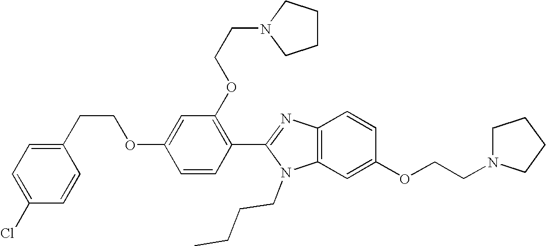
C1(CCOC2=CC(OCCN3CCCC3)=C(C3=NC4=C(N3CCCC)C=C(OCCN3CCCC3)C=C4)C=C2)=CC=C(Cl)C=C1
